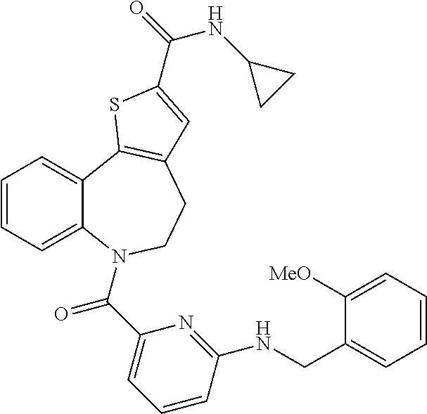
C1=CC=C2C(=C1)C1=C(CCN2C(C2=CC=CC(NCC3=CC=CC=C3[MeO])=N2)=O)C=C(C(=O)NC2CC2)S1
